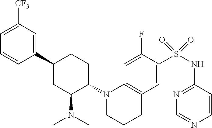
C1(C2=CC([CF3])=CC=C2)CC(N(C)C)C(N2CCCC3=C2C=C(F)C(S(NC2=NC=NC=C2)(=O)=O)=C3)CC1
